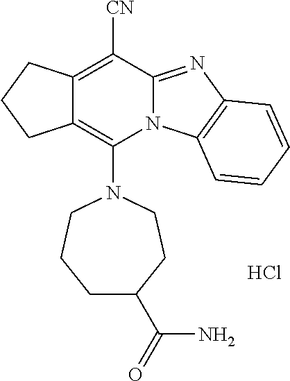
Cl.C12=C(N3CCC(C(=O)N)CCC3)N3C(=NC4=C3C=CC=C4)C([CN])=C1CCC2
